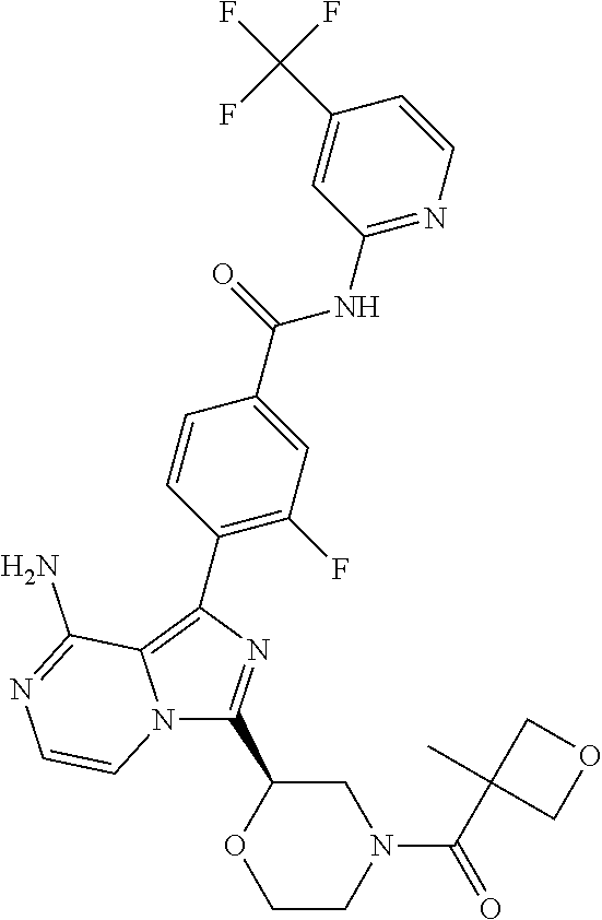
C1(C2=C3N(C(C4OCCN(C(C5(C)COC5)=O)C4)=N2)C=CN=C3N)=C(F)C=C(C(=O)NC2=NC=CC(C(F)(F)F)=C2)C=C1
